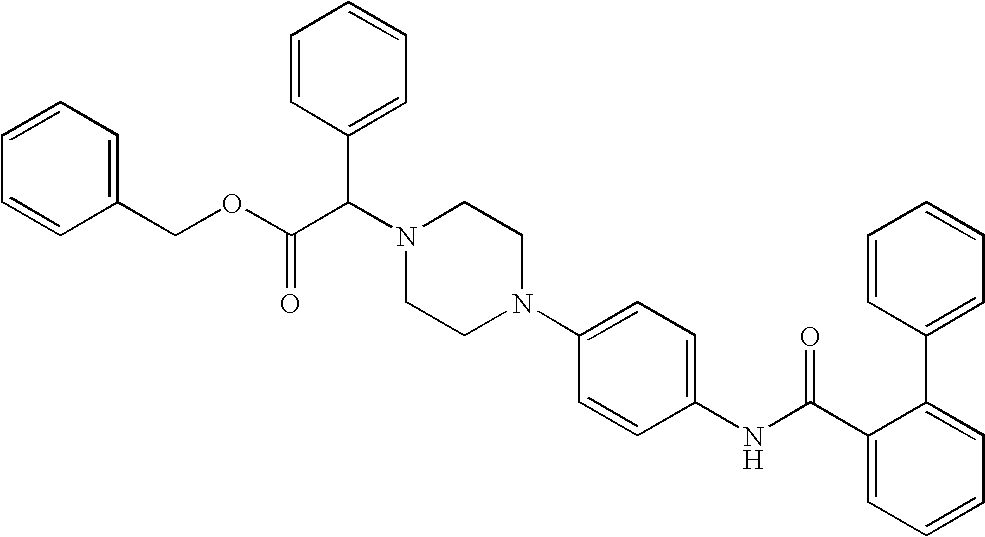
N1(C2=CC=C(NC(C3=CC=CC=C3C3=CC=CC=C3)=O)C=C2)CCN(C(C(OCC2=CC=CC=C2)=O)C2=CC=CC=C2)CC1
